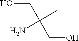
NC(C)(CO)CO
